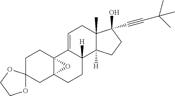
C1=C2C([H])(C3([H])C(C)(C1)C(O)(C#CC(C)(C)C)CC3)CCC13C2(CCC2(C1)OCCO2)O3
